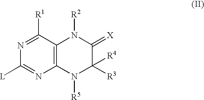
C1([L])=NC2=C(C([R1])=N1)N([R2])C(=[X])C([R4])([R3])N2[R5]
